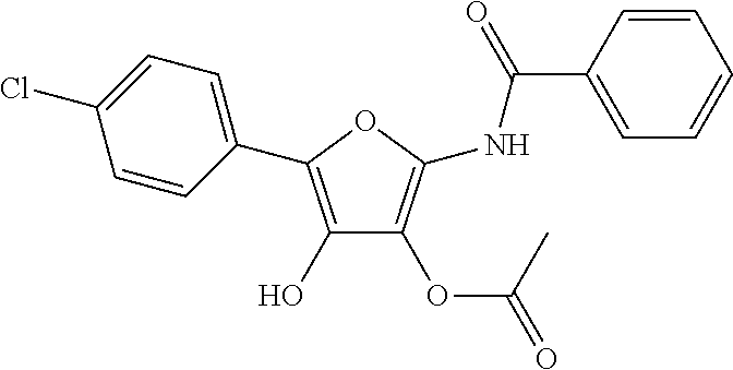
C1(O)=C(C2=CC=C(Cl)C=C2)OC(NC(C2=CC=CC=C2)=O)=C1OC(=O)C
